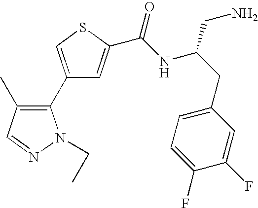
C1(C2=C(C)C=NN2CC)=CSC(C(NC(CC2=CC=C(F)C(F)=C2)CN)=O)=C1
